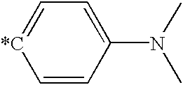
C1=CC(N(C)C)=CC=[*C]1
